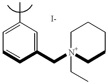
C1=C(C)C=C(C[N+]2(CC)CCCCC2)C=C1
